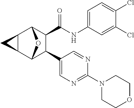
C1(Cl)=CC(NC(C2C(C3=CN=C(N4CCOCC4)N=C3)C3OC2C2C3C2)=O)=CC=C1Cl
